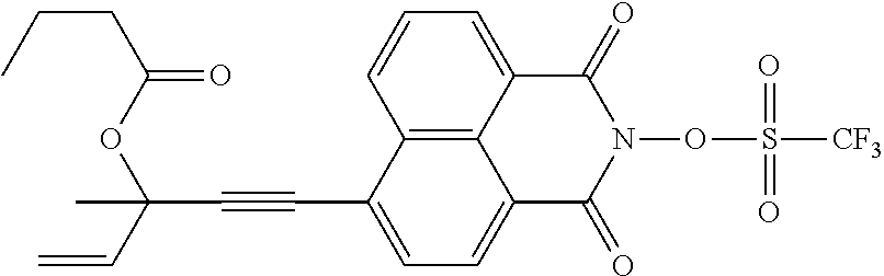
C12=C3C(=CC=C1)C(=O)N(OS([CF3])(=O)=O)C(=O)C3=CC=C2C#CC(OC(CCC)=O)(C=C)C
